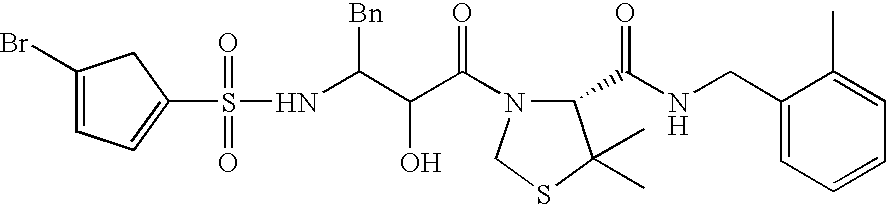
N(C(C(C(=O)N1C(C(NCC2=CC=CC=C2C)=O)C(C)(C)SC1)O)[Bn])S(=O)(=O)C1=CC=C(Br)C1
